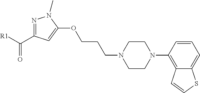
N1=C(C([R1])=O)C=C(OCCCN2CCN(C3=C4C(=CC=C3)SC=C4)CC2)N1C
